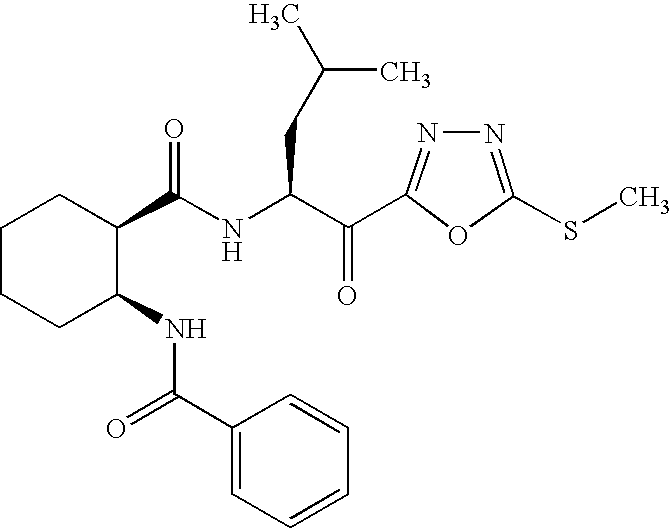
C1C(C(NC(C(=O)C2=NN=C(SC)O2)CC(C)C)=O)C(NC(=O)C2=CC=CC=C2)CCC1
